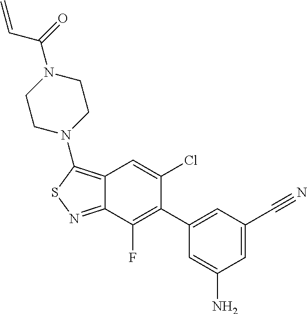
C1(C2=C(F)C3=NSC(N4CCN(C(=O)C=C)CC4)=C3C=C2Cl)=CC(C#N)=CC(N)=C1
